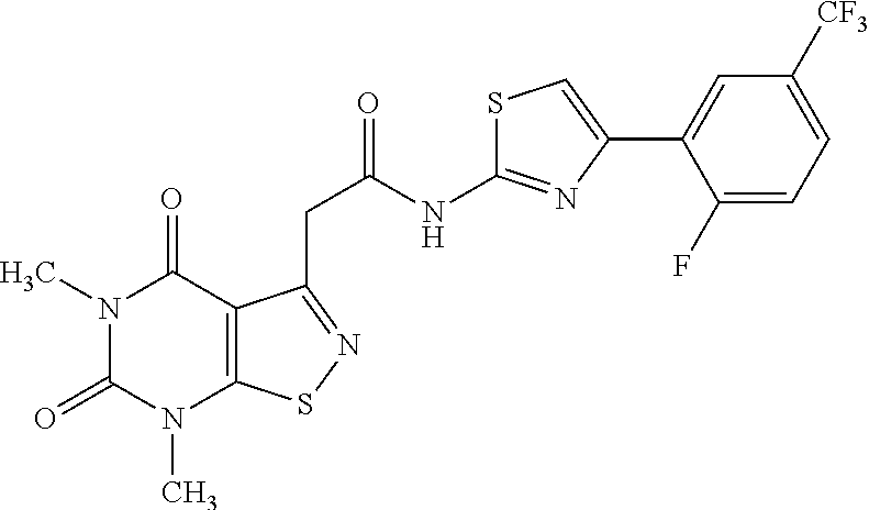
N1(C)C(=O)N(C)C2=C(C1=O)C(CC(=O)NC1=NC(C3=CC([CF3])=CC=C3F)=CS1)=NS2
